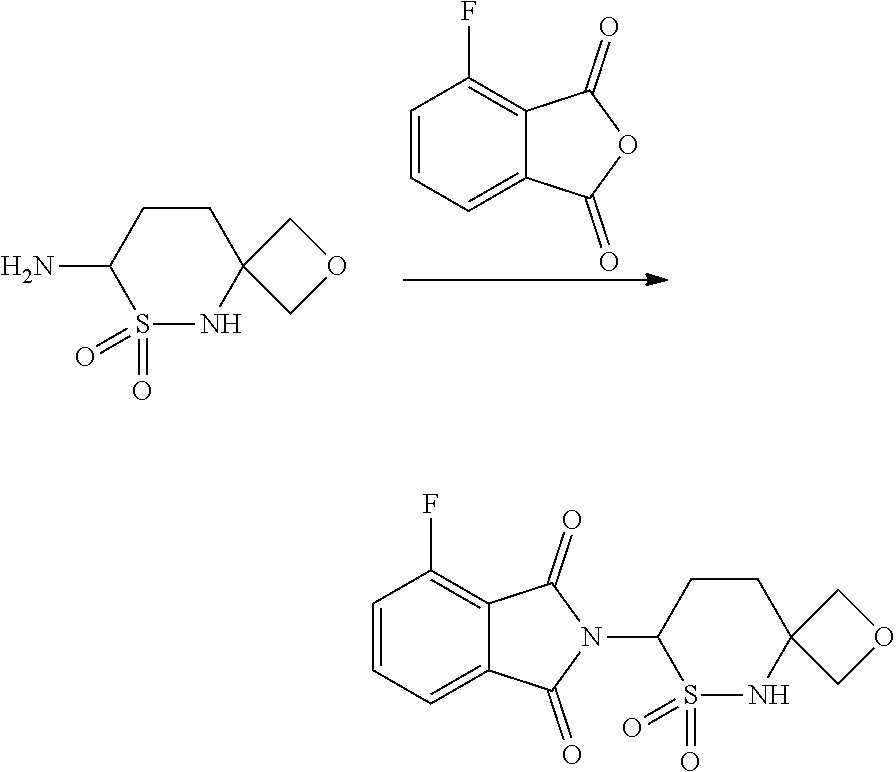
C12=CC=CC(F)=C1C(=O)OC2=O.C12(COC1)CCC(N)S(=O)(=O)N2.C12(COC1)CCC(N1C(=O)C3=CC=CC(F)=C3C1=O)S(=O)(=O)N2
